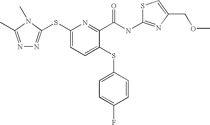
N1=C(C)N(C)C(SC2=CC=C(SC3=CC=C(F)C=C3)C(C(NC3=NC(COC)=CS3)=O)=N2)=N1
